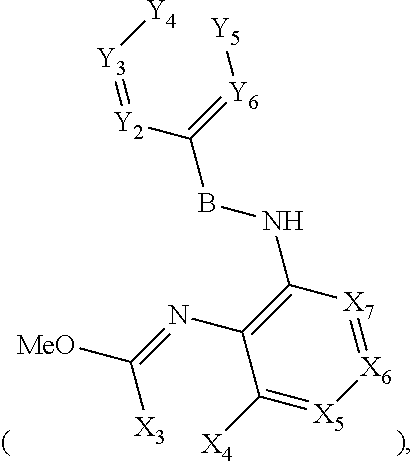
C1(N=C([X3])[MeO])=C(NBC(=[Y6][Y5])[Y2]=[Y3][Y4])[X7]=[X6][X5]=C1[X4]
